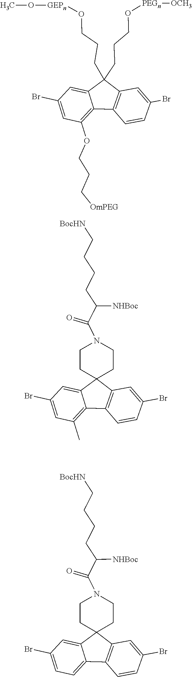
C12=C(OCCC[OmPEG])C=C(Br)C=C1C(CCCO[PEGn][OCH3])(CCCO[GEPn]OC)C1=C2C=CC(Br)=C1.C12=C(C)C=C(Br)C=C1C1(C3=C2C=CC(Br)=C3)CCN(C(C(CCCC[BocHN])[NHBoc])=O)CC1.C12=CC=C(Br)C=C1C1(C3=C2C=CC(Br)=C3)CCN(C(C(CCCC[BocHN])[NHBoc])=O)CC1
